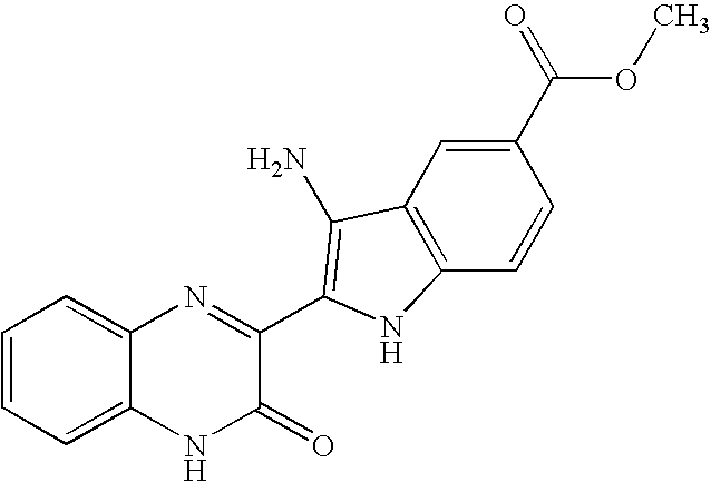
C1=C2C(=CC=C1)N=C(C1=C(N)C3=C(C=CC(C(=O)OC)=C3)N1)C(=O)N2
